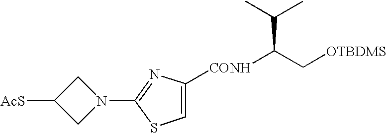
C1([AcS])CN(C2=NC([CONH]C(C[OTBDMS])C(C)C)=CS2)C1
